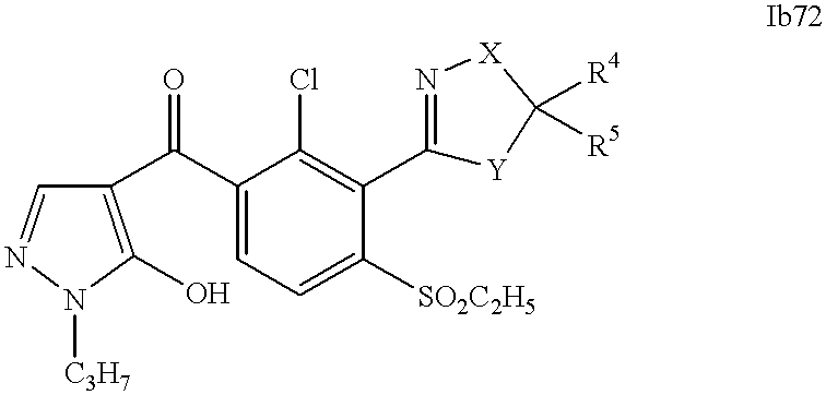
C1(C(C2=C(O)N([C3H7])N=C2)=O)=CC=C([SO2C2H5])C(C2=N[X]C([R4])([R5])[Y]2)=C1Cl
